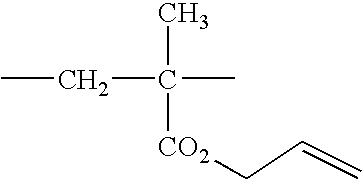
CC(C)(CC)[CO2]CC=C
